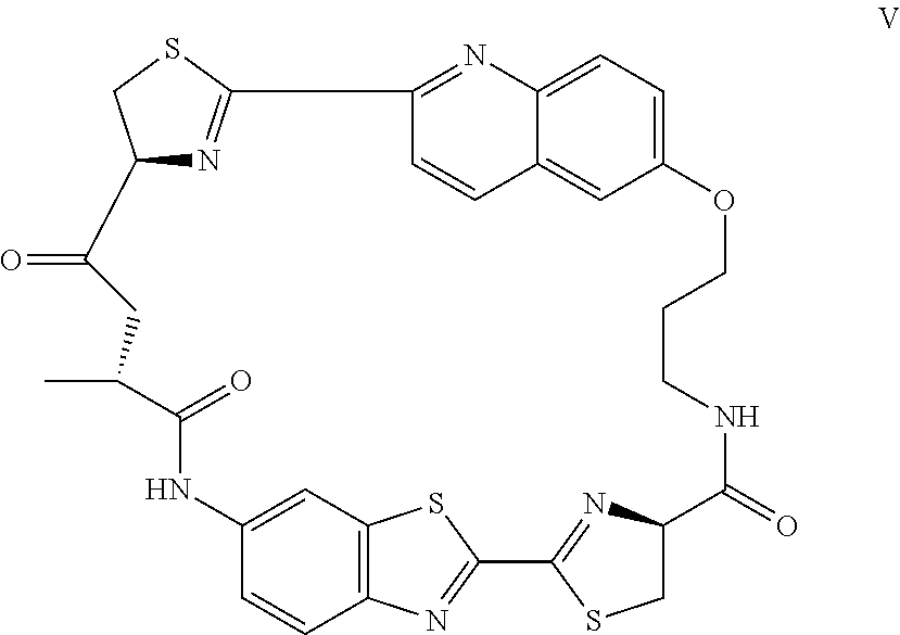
C12=CC=C3C(=C1)C=CC(=N3)C1=NC(C(=O)CC(C)C(=O)NC3=CC4=C(N=C(C5=NC(C(=O)NCCCO2)CS5)S4)C=C3)CS1
